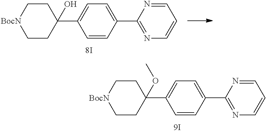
C1(C2=CC=C(C3=NC=CC=N3)C=C2)(OC)CC[BocN]CC1.C1(C2=CC=C(C3=NC=CC=N3)C=C2)(O)CC[BocN]CC1
